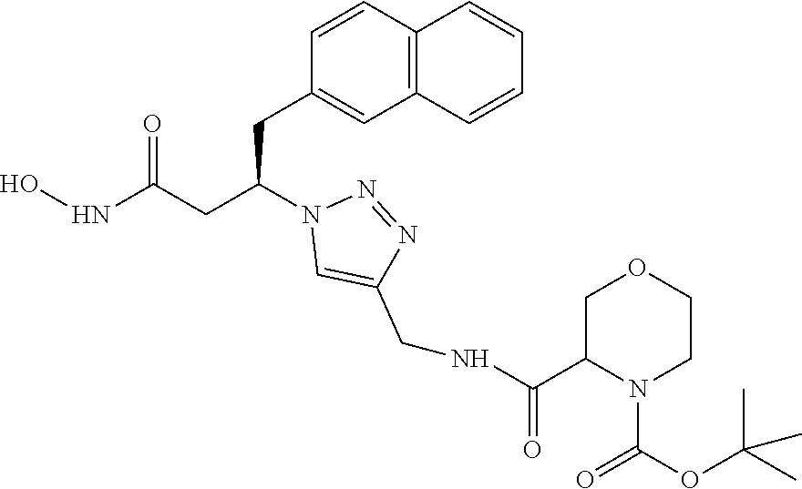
C1(CC(CC(NO)=O)N2C=C(CNC(C3N(C(OC(C)(C)C)=O)CCOC3)=O)N=N2)=CC2=C(C=C1)C=CC=C2
